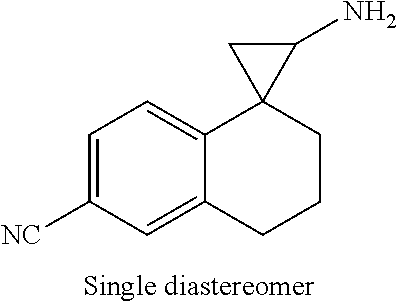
C1=C([NC])C=C2C(=C1)C1(CCC2)C(N)C1
